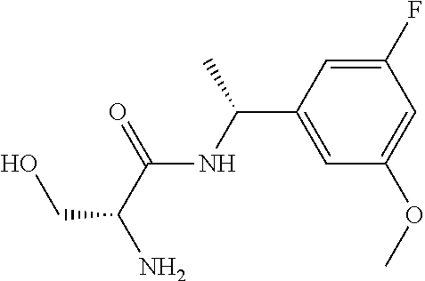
N(C(=O)C(N)CO)C(C1=CC(OC)=CC(F)=C1)C
